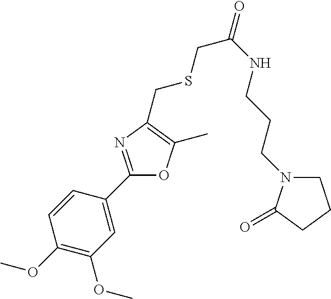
C1=CC(C2=NC(CSCC(NCCCN3CCCC3=O)=O)=C(C)O2)=CC(OC)=C1OC
